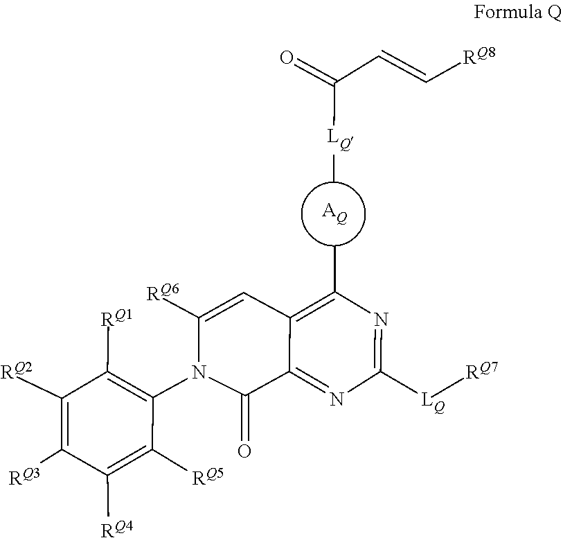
[AQ].[LQ]([RQ7])C1=NC(C)=C2C(=N1)C(=O)N(C1=C([RQ1])C([RQ2])=C([RQ3])C([RQ4])=C1[RQ5])C([RQ6])=C2.[LQ](C(C=C[RQ8])=O)C
